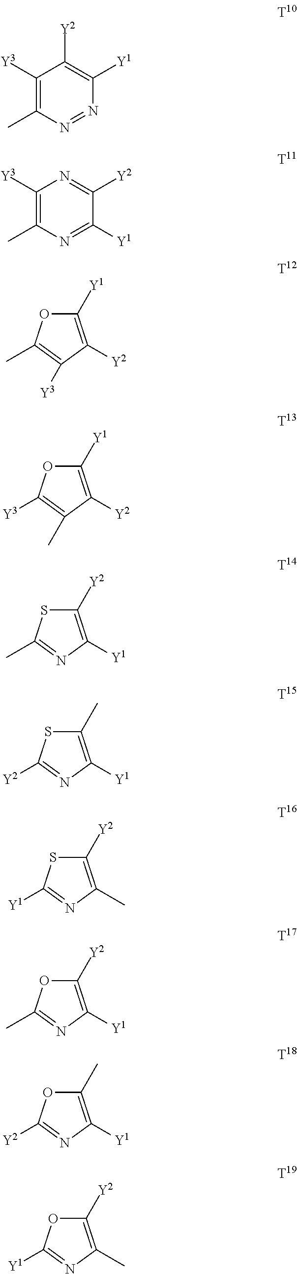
C1([Y3])=C(C)N=NC([Y1])=C1[Y2].C1([Y3])=C(C)N=C([Y1])C([Y2])=N1.C1([Y1])=C([Y2])C([Y3])=C(C)O1.C1([Y1])=C([Y2])C(C)=C([Y3])O1.C1([Y2])=C([Y1])N=C(C)S1.C1(C)=C([Y1])N=C([Y2])S1.C1([Y2])=C(C)N=C([Y1])S1.C1([Y2])=C([Y1])N=C(C)O1.C1(C)=C([Y1])N=C([Y2])O1.C1([Y2])=C(C)N=C([Y1])O1
